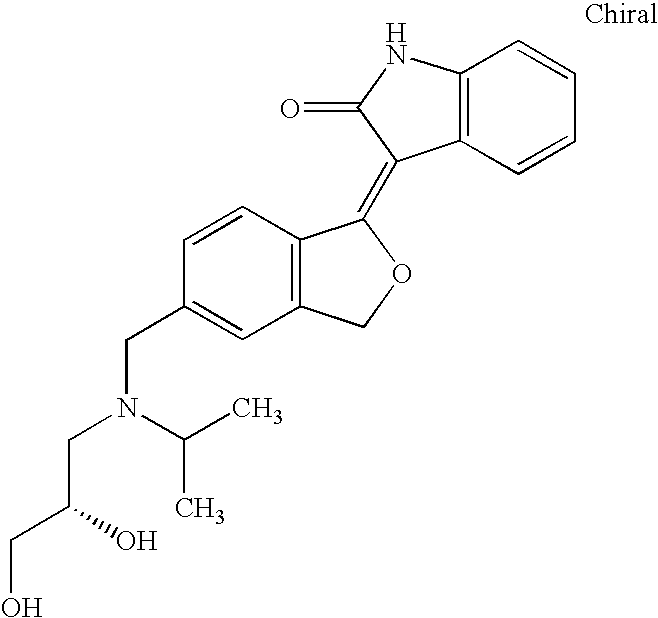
C1=CC(CN(CC(CO)O)C(C)C)=CC2=C1C(=C1C3=C(C=CC=C3)NC1=O)OC2
